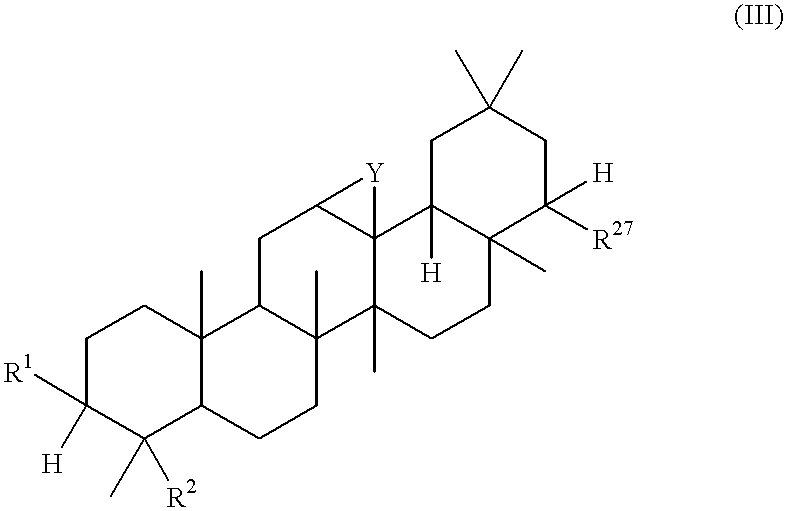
C1C([H])([R1])C(C)([R2])C2C(C)(C1)C1C(C)(CC2)C2(C)C3(C(C1)[Y]3)C1([H])C(C)(CC2)C([R27])([H])CC(C)(C)C1
